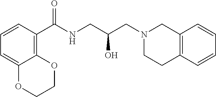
C(NCC(CN1CC2=C(CC1)C=CC=C2)O)(=O)C1=C2C(=CC=C1)OCCO2
